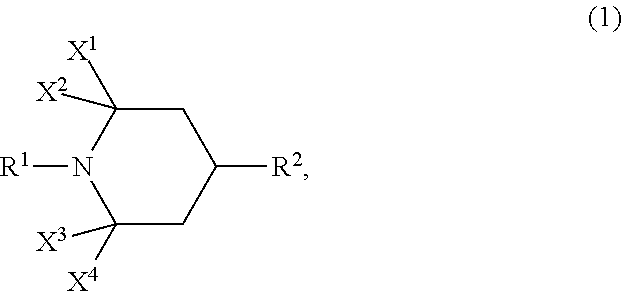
[R1]N1C([X4])([X3])CC([R2])CC1([X1])[X2]
